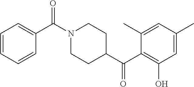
C1(C)=CC(C)=CC(O)=C1C(C1CCN(C(C2=CC=CC=C2)=O)CC1)=O
